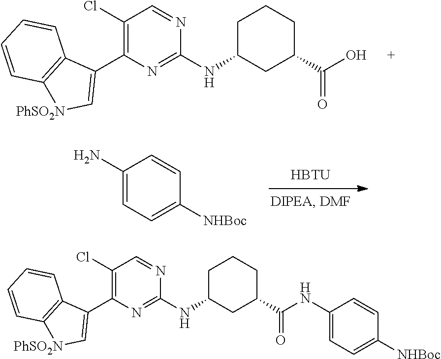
C1(Cl)=C(C2=C[PhSO2N]C3=C2C=CC=C3)N=C(NC2CC(C(O)=O)CCC2)N=C1.[HBTU].C1(N)=CC=C([NHBoc])C=C1.C1(Cl)=C(C2=C[PhSO2N]C3=C2C=CC=C3)N=C(NC2CC(C(NC3=CC=C([NHBoc])C=C3)=O)CCC2)N=C1
